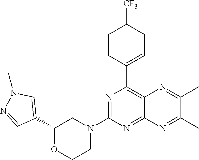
N1=C(N2CC(C3=CN(C)N=C3)OCC2)N=C2C(=C1C1=CCC([CF3])CC1)N=C(C)C(C)=N2
